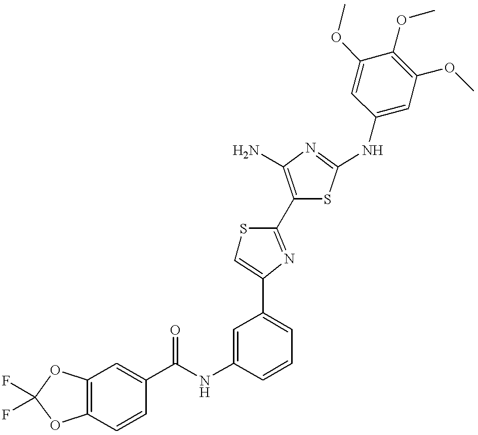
C(NC1=CC(C2=CSC(C3=C(N)N=C(NC4=CC(OC)=C(OC)C(OC)=C4)S3)=N2)=CC=C1)(=O)C1=CC2=C(C=C1)OC(F)(F)O2
